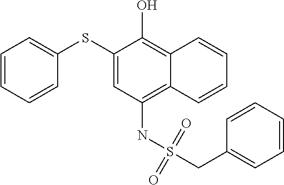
C1=CC=CC(SC2=CC(NS(CC3=CC=CC=C3)(=O)=O)=C3C(=C2O)C=CC=C3)=C1
